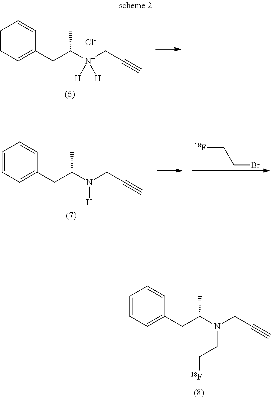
C1=CC=C(CC([N+](CC#C)([H])[H])C)C=C1.[Cl-].C1=CC=C(CC(N(CC#C)[H])C)C=C1.[18F]CCBr.C1=CC=C(CC(N(CC#C)CC[18F])C)C=C1
